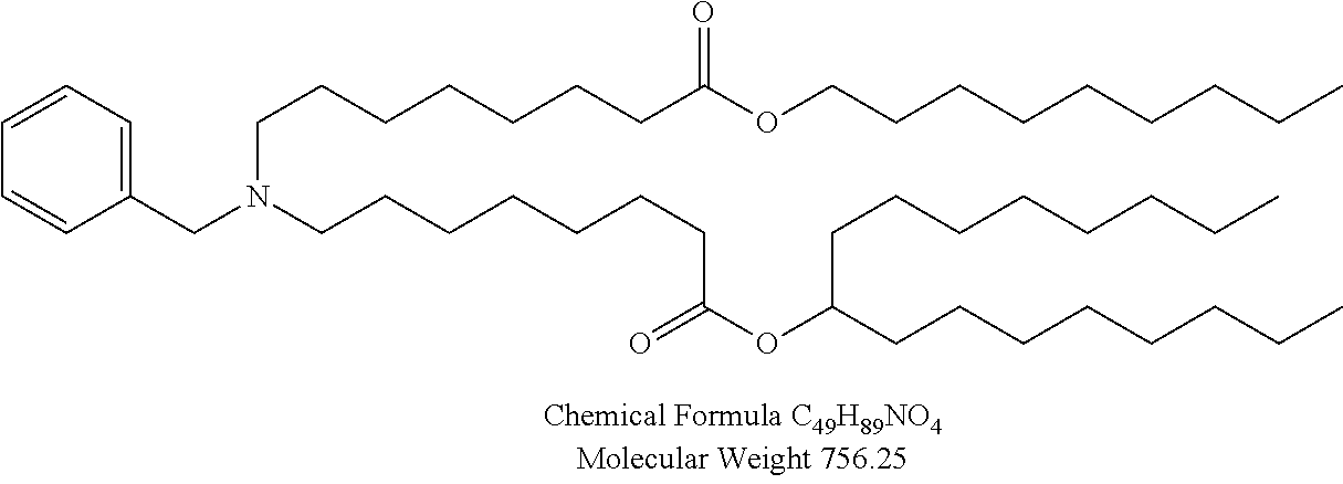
C1=CC=CC(CN(CCCCCCCC(OC(CCCCCCCC)CCCCCCCC)=O)CCCCCCCC(OCCCCCCCCC)=O)=C1
